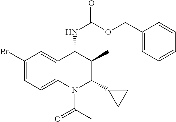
C1(Br)=CC=C2C(=C1)C(NC(=O)OCC1=CC=CC=C1)C(C)C(C1CC1)N2C(C)=O
